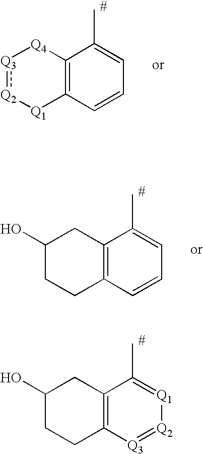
C12=C(C=CC=C1C)[Q1][Q2]:[Q3][Q4]2.C12=C(C=CC=C1C)CCC(O)C2.C12=C([Q3]=[Q2][Q1]=C1C)CCC(O)C2
